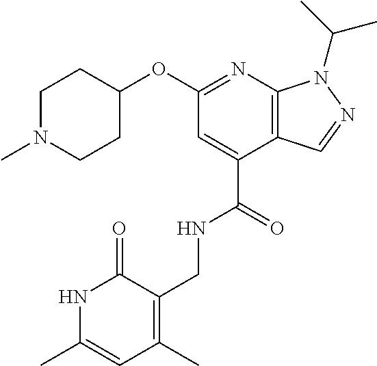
N1=C(OC2CCN(C)CC2)C=C(C(=O)NCC2=C(C)C=C(C)NC2=O)C2=C1N(C(C)C)N=C2
